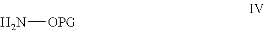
N[OPG]
